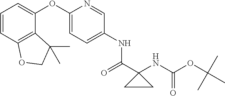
C1=CC2=C(C(OC3=CC=C(NC(C4(NC(OC(C)(C)C)=O)CC4)=O)C=N3)=C1)C(C)(C)CO2
